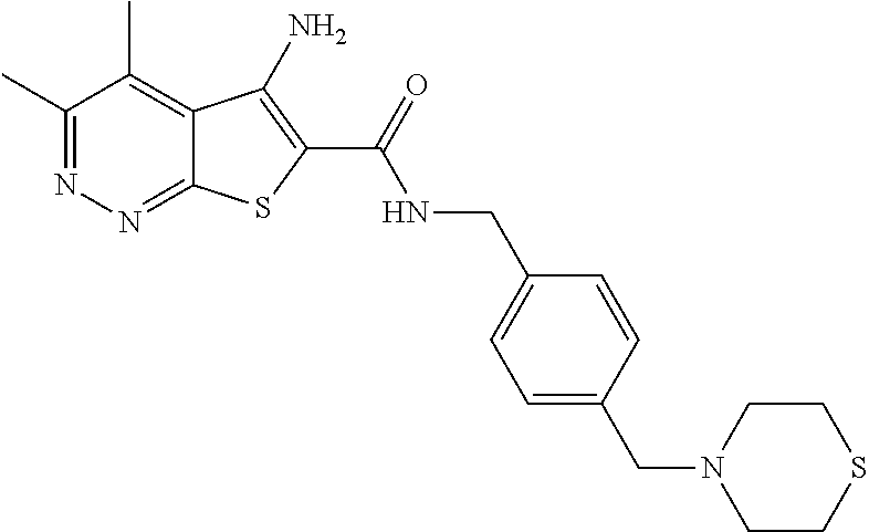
C1(C)=NN=C2C(=C1C)C(N)=C(C(=O)NCC1=CC=C(CN3CCSCC3)C=C1)S2
